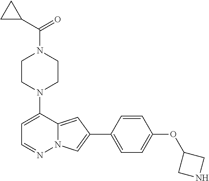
C1CN(C2=CC=NN3C2=CC(C2=CC=C(OC4CNC4)C=C2)=C3)CCN1C(C1CC1)=O
